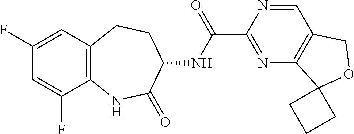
C12=C(C=C(F)C=C1F)CCC(NC(C1=NC3=C(C=N1)COC31CCC1)=O)C(=O)N2
